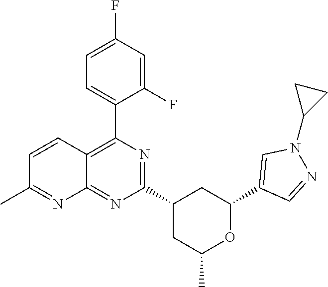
C12=NC(C3CC(C)OC(C4=CN(C5CC5)N=C4)C3)=NC(C3=CC=C(F)C=C3F)=C1C=CC(C)=N2
